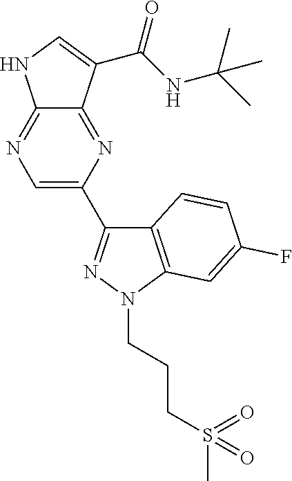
C1=C(C2=NN(CCCS(C)(=O)=O)C3=C2C=CC(F)=C3)N=C2C(=N1)NC=C2C(=O)NC(C)(C)C
